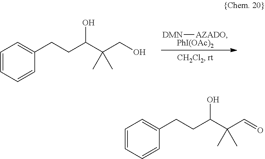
[DMN][AZADO].[PhI(OAc)2].C1=CC=CC(CCC(C(CO)(C)C)O)=C1.C1=CC=CC(CCC(C(C=O)(C)C)O)=C1
